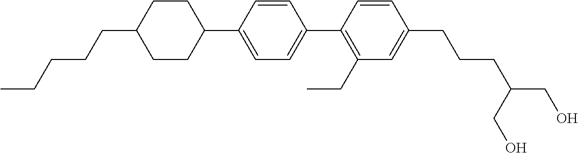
C1=CC(C2CCC(CCCCC)CC2)=CC=C1C1=C(CC)C=C(CCCC(CO)CO)C=C1
